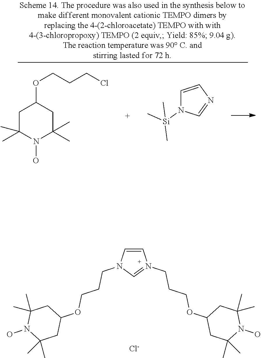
C1=CN(CCCOC2CC(C)(C)N(O)C(C)(C)C2)C=N1CCCOC1CC(C)(C)N(O)C(C)(C)C1.[Cl-].C1C(C)(C)N(O)C(C)(C)CC1OCCCCl.C1=CN=CN1[Si](C)(C)C
